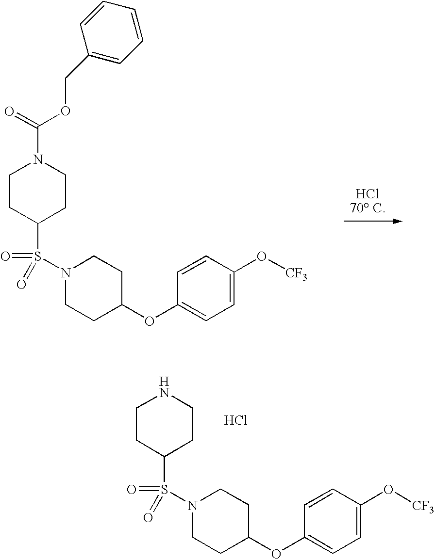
C1CC(S(N2CCC(OC3=CC=C(O[CF3])C=C3)CC2)(=O)=O)CCN1C(=O)OCC1=CC=CC=C1.C1CC(S(N2CCC(OC3=CC=C(O[CF3])C=C3)CC2)(=O)=O)CCN1.Cl
